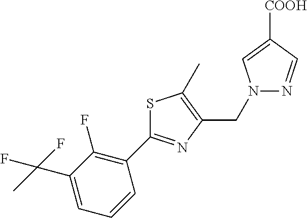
N1(CC2=C(C)SC(C3=C(F)C(C(C)(F)F)=CC=C3)=N2)N=CC([COOH])=C1
